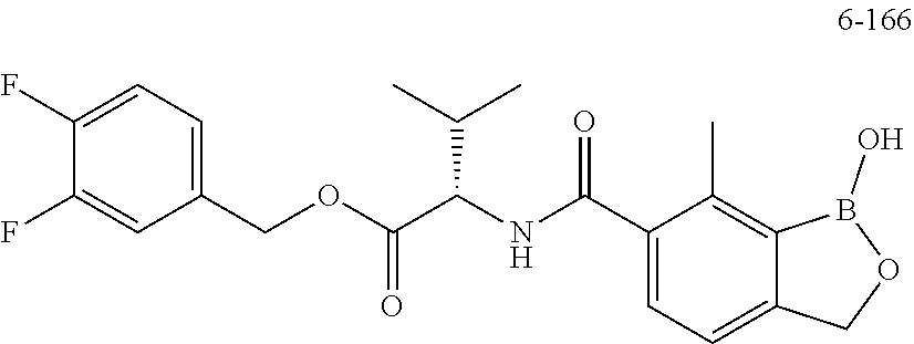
C1(C(NC(C(OCC2=CC=C(F)C(F)=C2)=O)C(C)C)=O)=CC=C2C(=C1C)B(O)OC2
